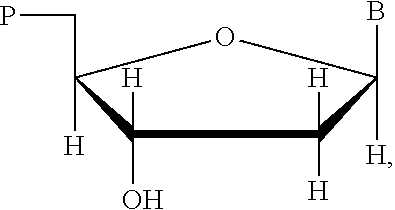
C1(O)([H])C([H])(CP)OC([H])(B)C1([H])[H]
